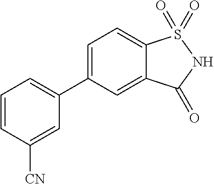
C1(C2=CC=C3C(=C2)C(=O)NS3(=O)=O)=CC=CC([CN])=C1
